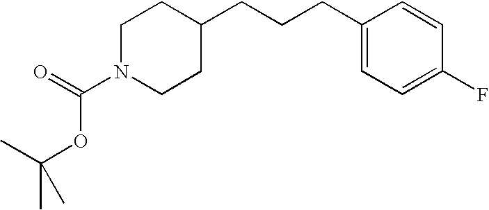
C1N(C(=O)OC(C)(C)C)CCC(CCCC2=CC=C(F)C=C2)C1
